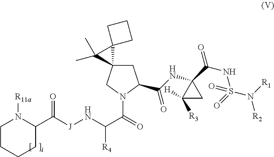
C1C2(CN(C(=O)C(N[J]C(C3N([R11a])CCCC3)=O)[R4])C1C(NC1(C(NS(N([R1])[R2])(=O)=O)=O)C([H])([R3])C1)=O)C1(C2(C)C)CCC1
